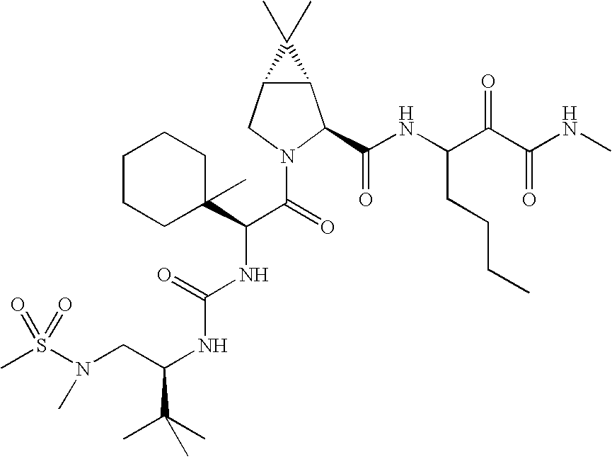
S(N(CC(NC(NC(C(=O)N1C(C(NC(C(C(NC)=O)=O)CCCC)=O)C2C(C1)C2(C)C)C1(C)CCCCC1)=O)C(C)(C)C)C)(=O)(=O)C
